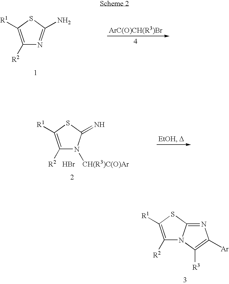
C1([R2])=C([R1])SC2=NC([Ar])=C([R3])N12.C1([R2])=C([R1])SC(N)=N1.C1([R2])=C([R1])SC(=N)N1[CH(R3)C(O)Ar].Br
